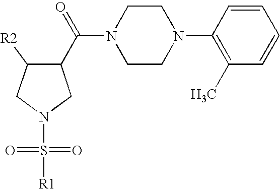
C1(C(N2CCN(C3=C(C)C=CC=C3)CC2)=O)C([R2])CN(S(=O)(=O)[R1])C1
